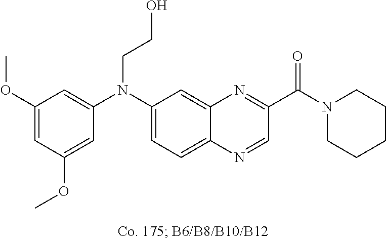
C1(OC)=CC(OC)=CC(N(C2=CC=C3C(=C2)N=C(C(N2CCCCC2)=O)C=N3)CCO)=C1
